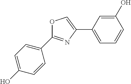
C1(O)=CC(C2=COC(C3=CC=C(O)C=C3)=N2)=CC=C1
